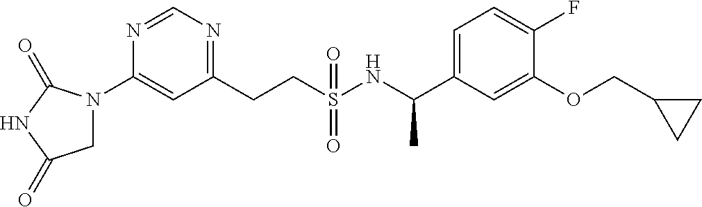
N1=CN=C(CCS(NC(C2=CC=C(F)C(OCC3CC3)=C2)C)(=O)=O)C=C1N1CC(=O)NC1=O
